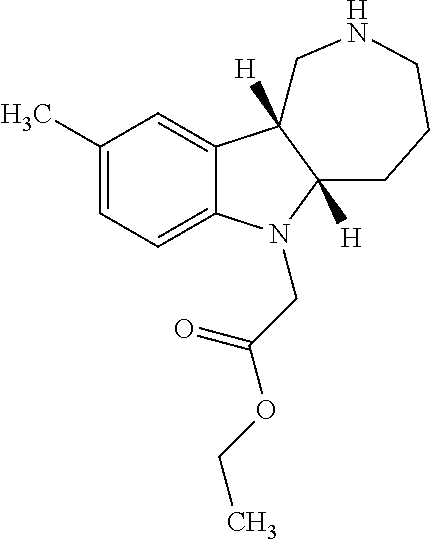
C1(C)=CC=C2C(=C1)C1([H])C([H])(N2CC(OCC)=O)CCCNC1
